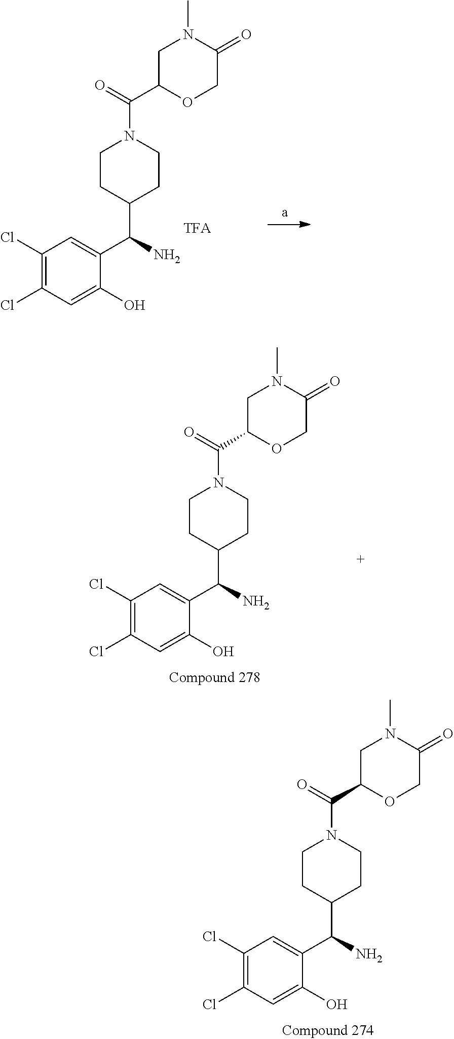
CN1CC(C(N2CCC(C(C3=CC(Cl)=C(Cl)C=C3O)N)CC2)=O)OCC1=O.CN1CC(C(N2CCC(C(C3=CC(Cl)=C(Cl)C=C3O)N)CC2)=O)OCC1=O.CN1CC(C(N2CCC(C(C3=CC(Cl)=C(Cl)C=C3O)N)CC2)=O)OCC1=O
